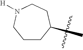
C1CC(C)CCN([H])C1
